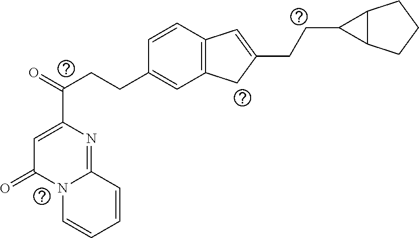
C1=C(C(=O)CCC2=CC3=C(C=C2)C=C(CCC2C4C2CCC4)C3)N=C2N(C1=O)C=CC=C2
